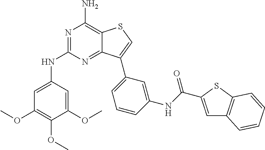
N1=C(NC2=CC(OC)=C(OC)C(OC)=C2)N=C2C(=C1N)SC=C2C1=CC=CC(NC(C2=CC3=C(S2)C=CC=C3)=O)=C1
